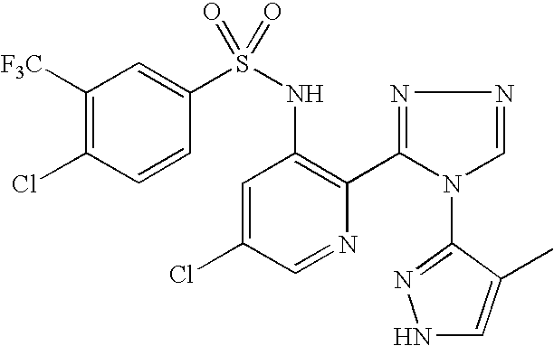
C1([F3C])=C(Cl)C=CC(S(NC2=C(C3=NN=CN3C3=NNC=C3C)N=CC(Cl)=C2)(=O)=O)=C1
